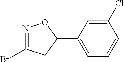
N1=C(Br)CC(C2=CC=CC(Cl)=C2)O1
